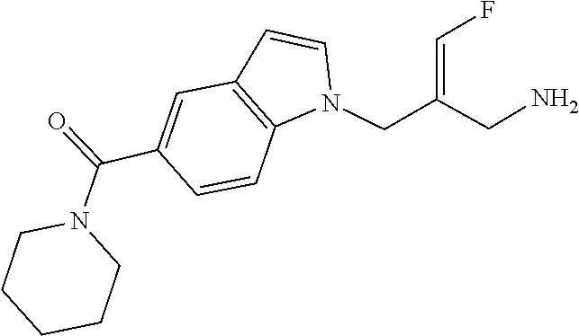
N1(C(C2=CC3=C(N(CC(=CF)CN)C=C3)C=C2)=O)CCCCC1
